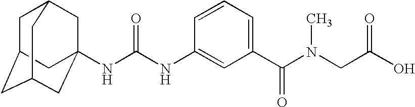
N(C(NC1=CC(C(N(CC(O)=O)C)=O)=CC=C1)=O)C12CC3CC(CC(C1)C3)C2
